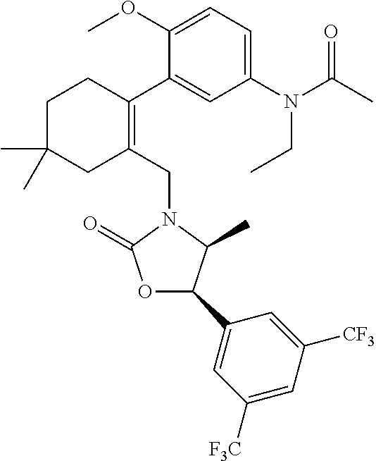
C1C(C)(C)CC(CN2C(=O)OC(C3=CC([F3C])=CC([CF3])=C3)C2C)=C(C2=CC(N(C(C)=O)CC)=CC=C2OC)C1
